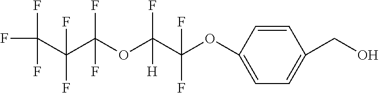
FC(F)(F)C(C(OC(C(OC1=CC=C(CO)C=C1)(F)F)(F)[H])(F)F)(F)F
